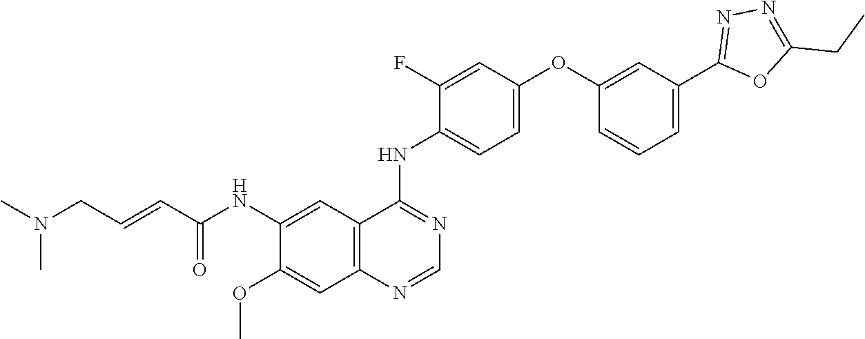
O=C(C=CCN(C)C)NC1=CC2=C(C=C1OC)N=CN=C2NC1=CC=C(OC2=CC(C3=NN=C(CC)O3)=CC=C2)C=C1F
